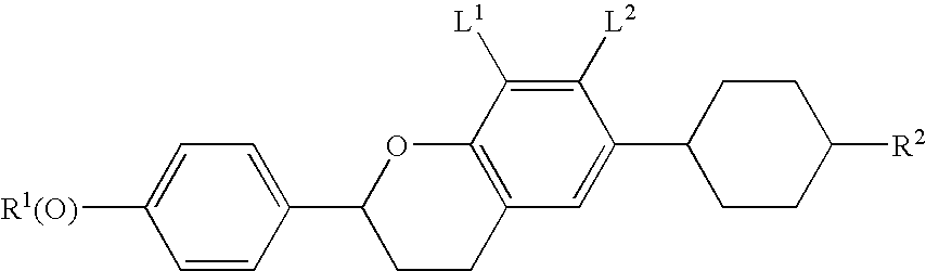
C1CC2=C(OC1C1=CC=C([R1(O)])C=C1)C([L1])=C([L2])C(C1CCC([R2])CC1)=C2
